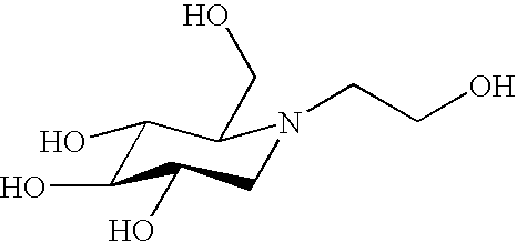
C1(O)C(O)C(O)CN(CCO)C1CO
